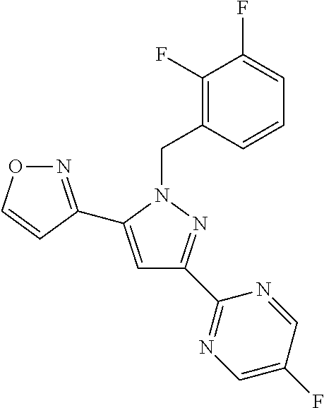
C1(F)=C(CN2C(C3=NOC=C3)=CC(C3=NC=C(F)C=N3)=N2)C=CC=C1F
